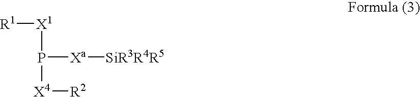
[R1][X1]P([Xa][SiR3R4R5])[X4][R2]
